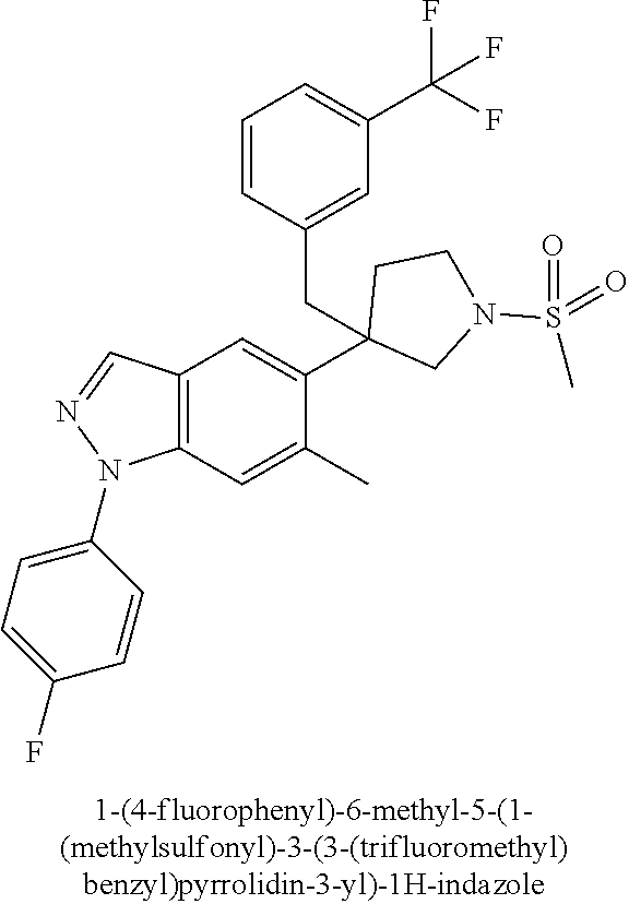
C12=C(C=C(C)C(C3(CC4=CC(C(F)(F)F)=CC=C4)CN(S(C)(=O)=O)CC3)=C1)N(C1=CC=C(F)C=C1)N=C2
